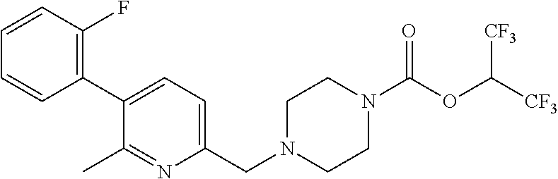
C1=CC(F)=C(C2=CC=C(CN3CCN(C(OC([CF3])[CF3])=O)CC3)N=C2C)C=C1
